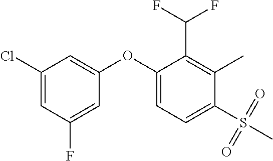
C1(OC2=CC=C(S(C)(=O)=O)C(C)=C2C(F)F)=CC(Cl)=CC(F)=C1
